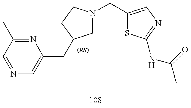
C1N(CC2=CN=C(NC(C)=O)S2)CCC1CC1=CN=CC(C)=N1
